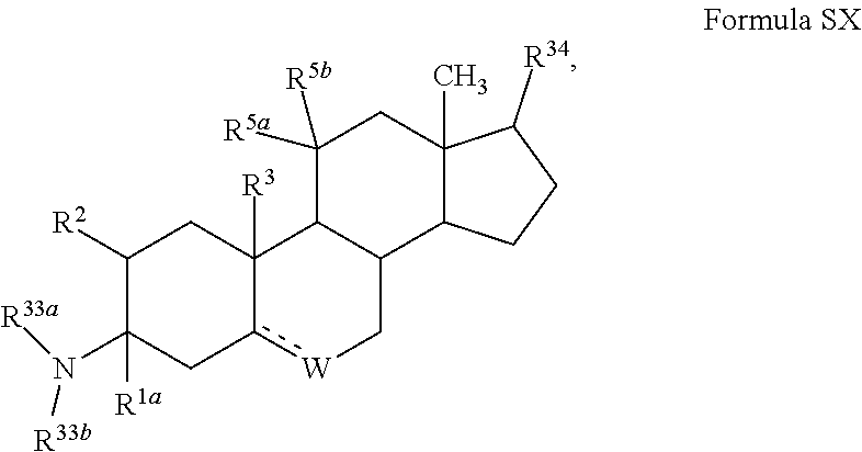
C1([R2])C(N([R33a])[R33b])([R1a])Cc2[W]CC3C(C2([R3])C1)C([R5a])([R5b])CC1(C)C3CCC1[R34]
